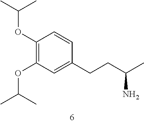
C1(OC(C)C)=C(OC(C)C)C=C(CCC(C)N)C=C1
